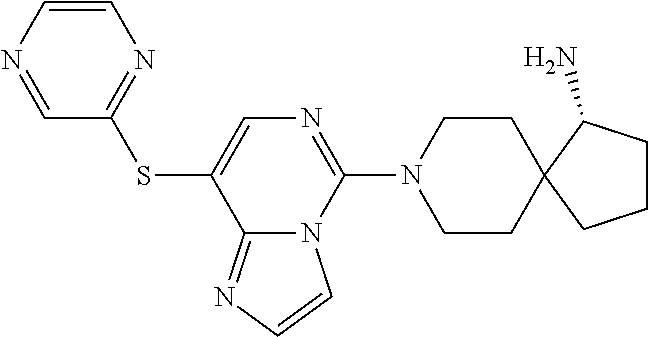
N1=CC(SC2=CN=C(N3CCC4(CC3)CCCC4N)N3C2=NC=C3)=NC=C1
